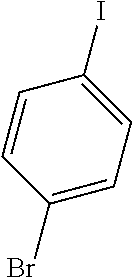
C1(Br)=CC=C(I)C=C1
